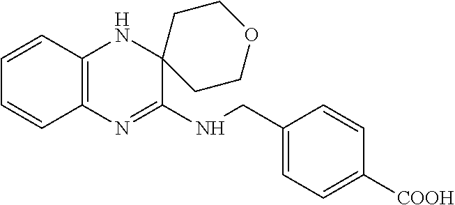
C1=CC2=C(C=C1)N=C(NCC1=CC=C([COOH])C=C1)C1(N2)CCOCC1
